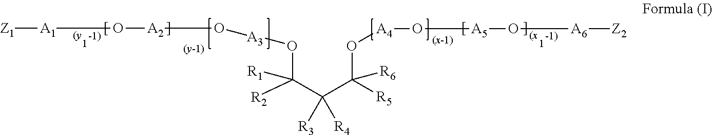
O(C(C(C(O[A4]O[A5]O[A6][Z2])([R6])[R5])([R3])[R4])([R1])[R2])[A3]O[A2]O[A1][Z1]
